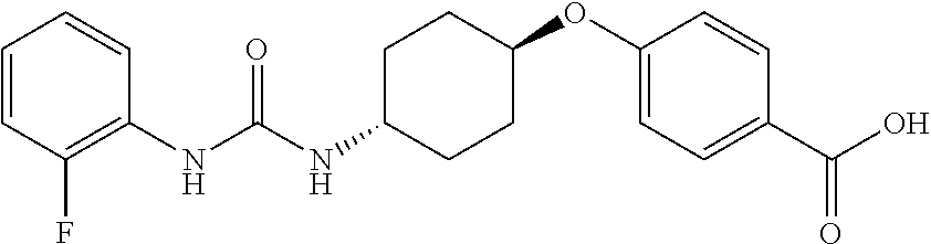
C1(NC(NC2CCC(OC3=CC=C(C(O)=O)C=C3)CC2)=O)=C(F)C=CC=C1
